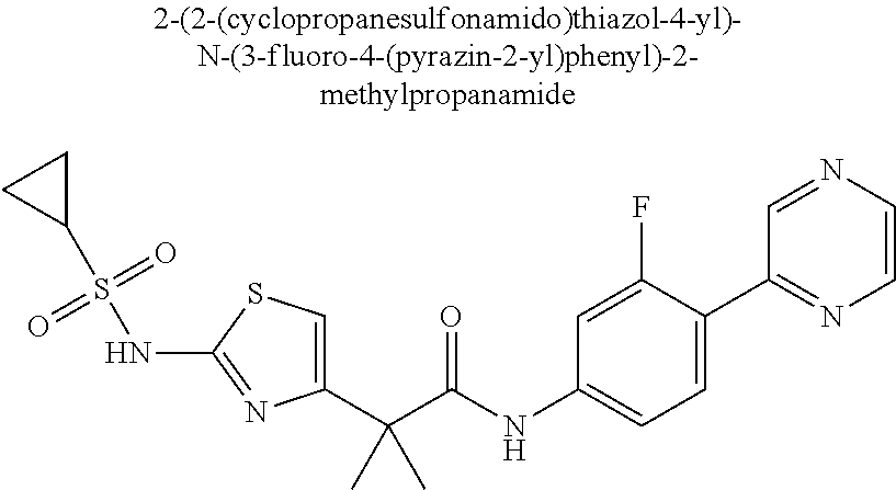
C1(C(C(NC2=CC=C(C3=NC=CN=C3)C(F)=C2)=O)(C)C)=CSC(NS(C2CC2)(=O)=O)=N1
